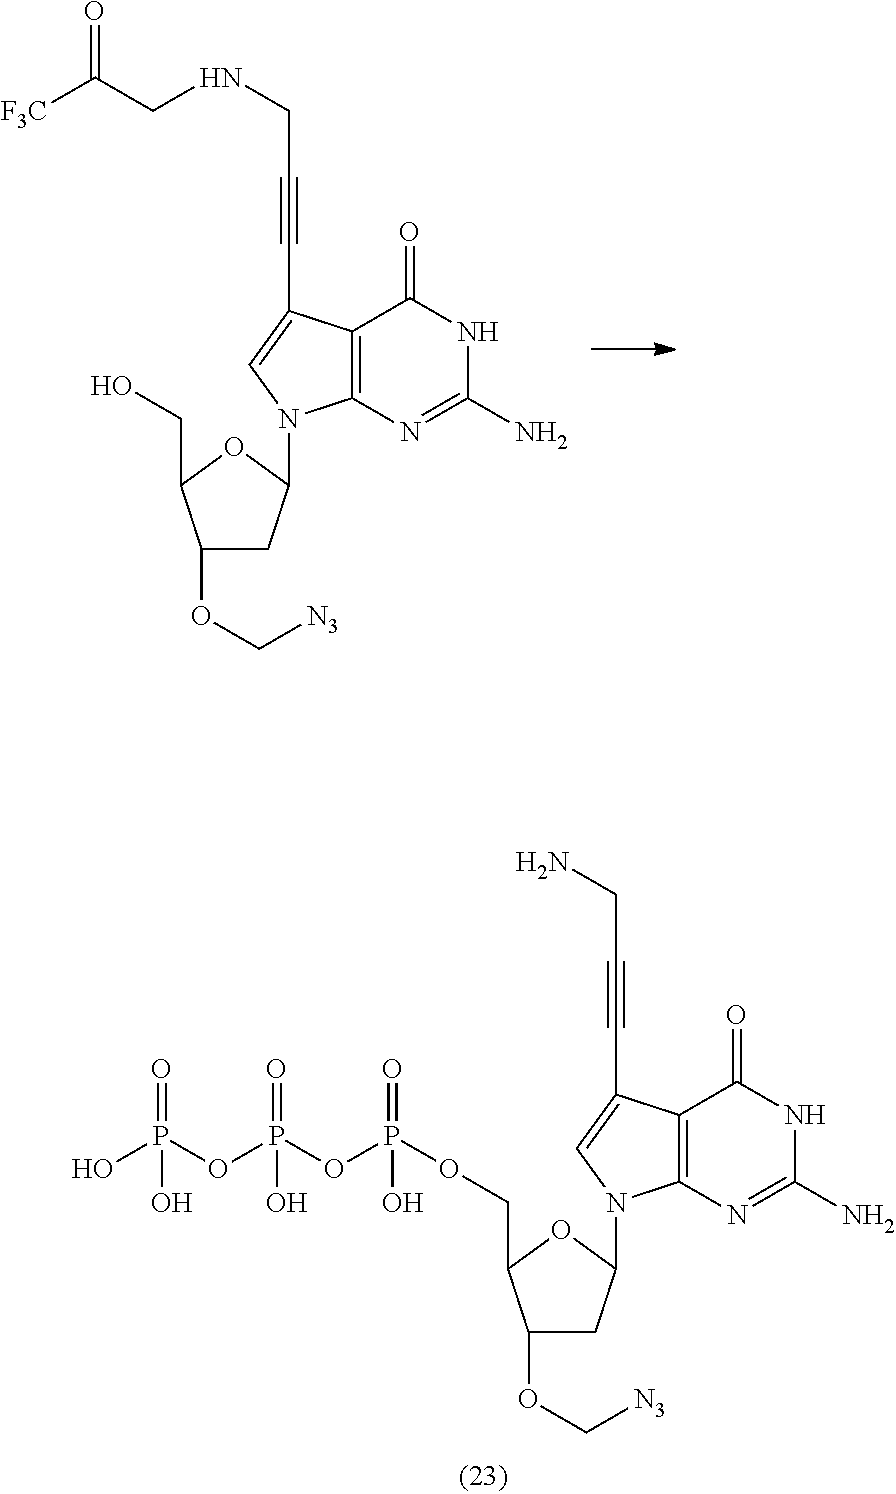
C12=C(N=C(N)NC1=O)N(C1CC(OC[N3])C(CO)O1)C=C2C#CCNCC([F3C])=O.C12=C(N=C(N)NC1=O)N(C1CC(OC[N3])C(COP(OP(OP(O)(=O)O)(=O)O)(=O)O)O1)C=C2C#CCN
